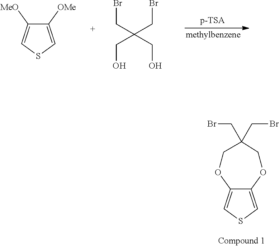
C1([OMe])=CSC=C1[MeO].BrCC(CBr)(CO)CO.C12=CSC=C1OCC(CBr)(CBr)CO2
